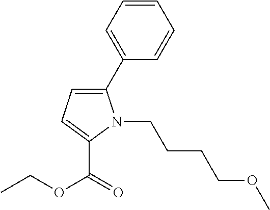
C1(C2=CC=C(C(=O)OCC)N2CCCCOC)=CC=CC=C1
